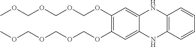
O(COCOC)COC1=C(OCOCOCOC)C=C2NC3=C(NC2=C1)C=CC=C3
